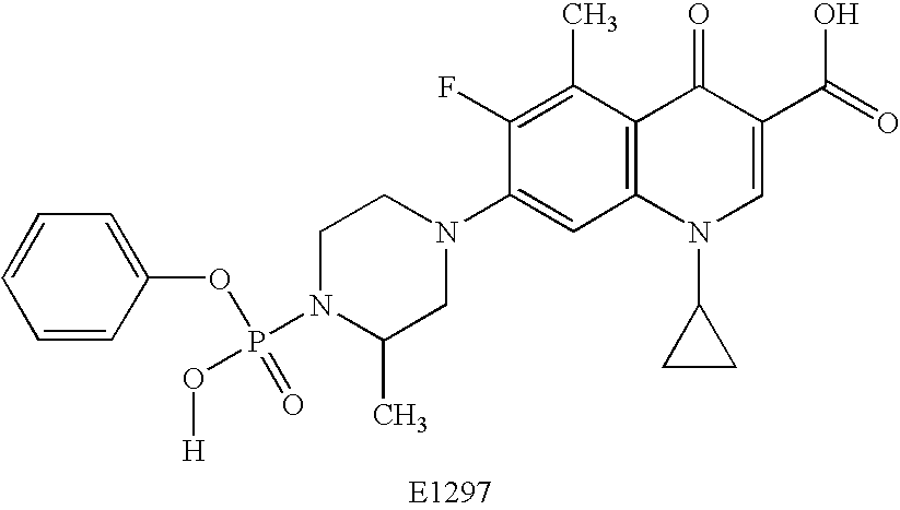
C1N(P(O[H])(=O)OC2=CC=CC=C2)C(C)CN(C2=CC3=C(C(C)=C2F)C(=O)C(C(=O)O)=CN3C2CC2)C1
